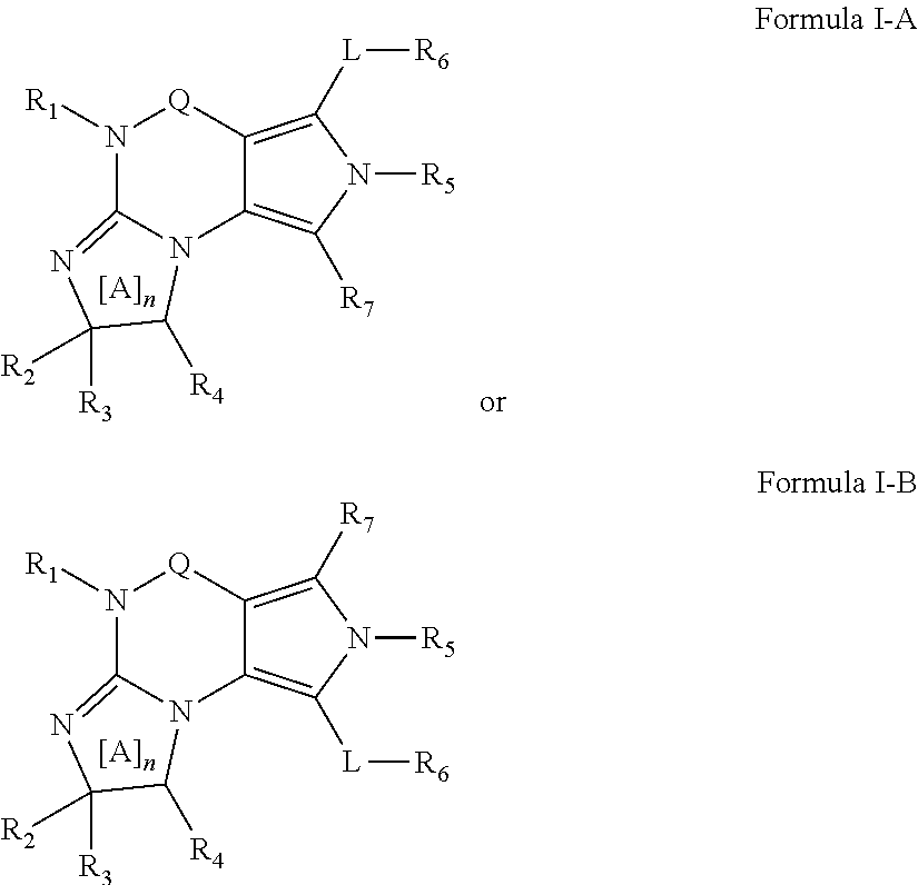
N1([R1])C2=NC([R3])([R2])C([R4])N2C2=C([L][R6])N([R5])C([R7])=C2[Q]1.N1([R1])C2=NC([R3])([R2])C([R4])N2C2=C([R7])N([R5])C([L][R6])=C2[Q]1
